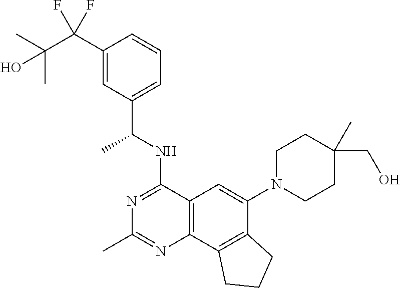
C12=C(C3=C(C(N4CCC(C)(CO)CC4)=C1)CCC3)N=C(C)N=C2NC(C1=CC=CC(C(C(C)(C)O)(F)F)=C1)C
